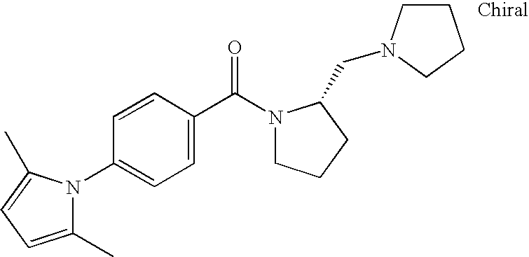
N1(C2=CC=C(C(=O)N3CCCC3CN3CCCC3)C=C2)C(C)=CC=C1C
